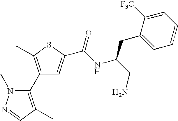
C1(C2=C(C)C=NN2C)=C(C)SC(C(NC(CN)CC2=CC=CC=C2[F3C])=O)=C1
